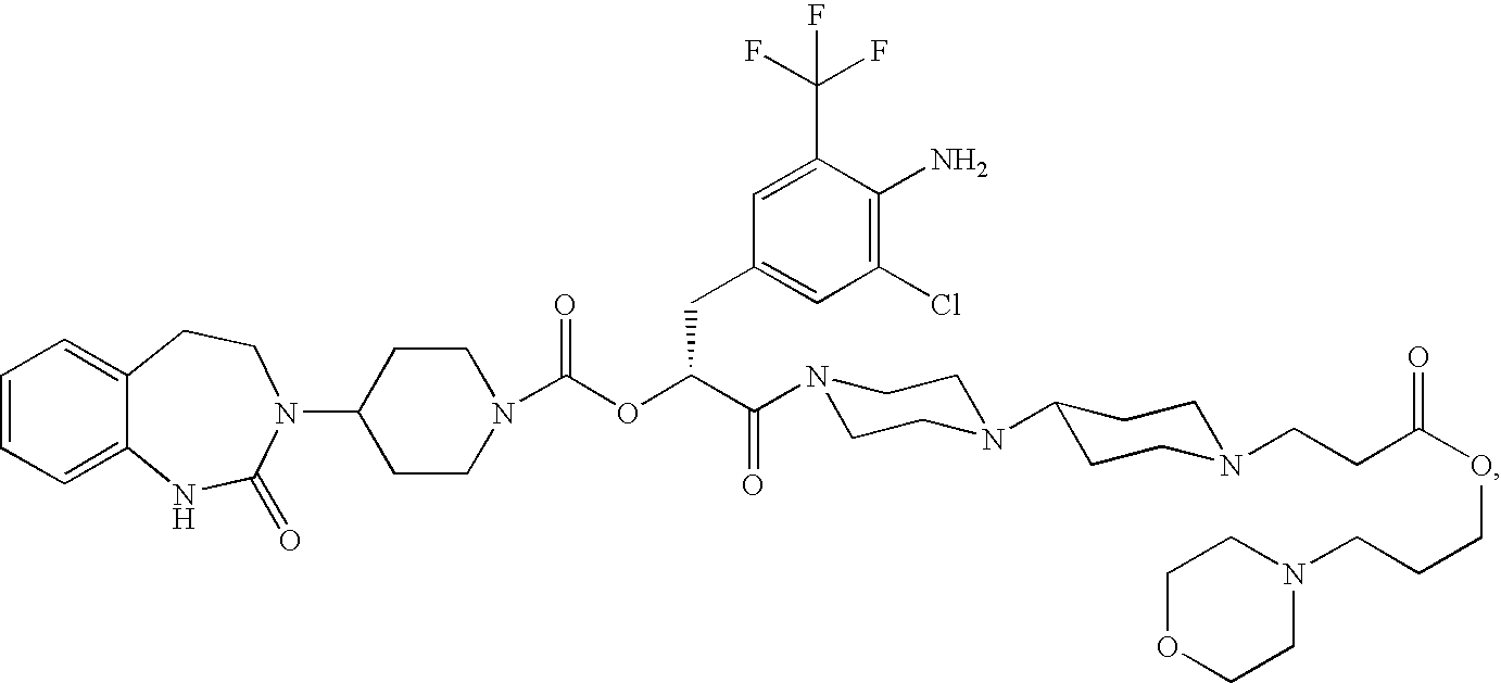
C1=CC=C2C(=C1)CCN(C1CCN(C(OC(C(=O)N3CCN(C4CCN(CCC(OCCCN5CCOCC5)=O)CC4)CC3)CC3=CC(Cl)=C(N)C(C(F)(F)F)=C3)=O)CC1)C(=O)N2
